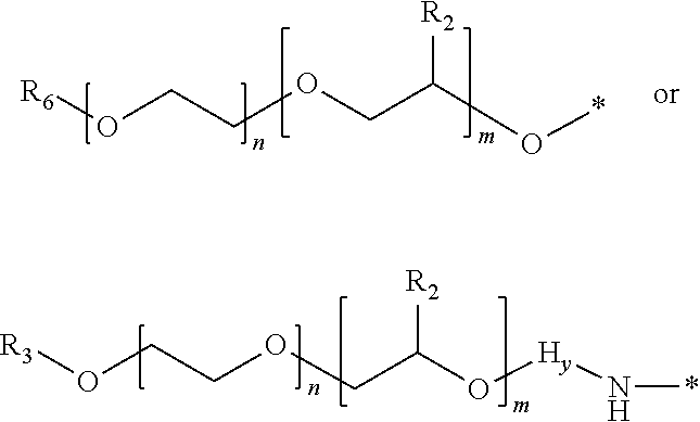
[R3]OCCOCC(O[Hy]N*)[R2].[R6]OCCOCC(O*)[R2]
